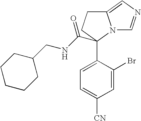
C1=C(C2(C(NCC3CCCCC3)=O)N3C(=CN=C3)CC2)C(Br)=CC([CN])=C1
